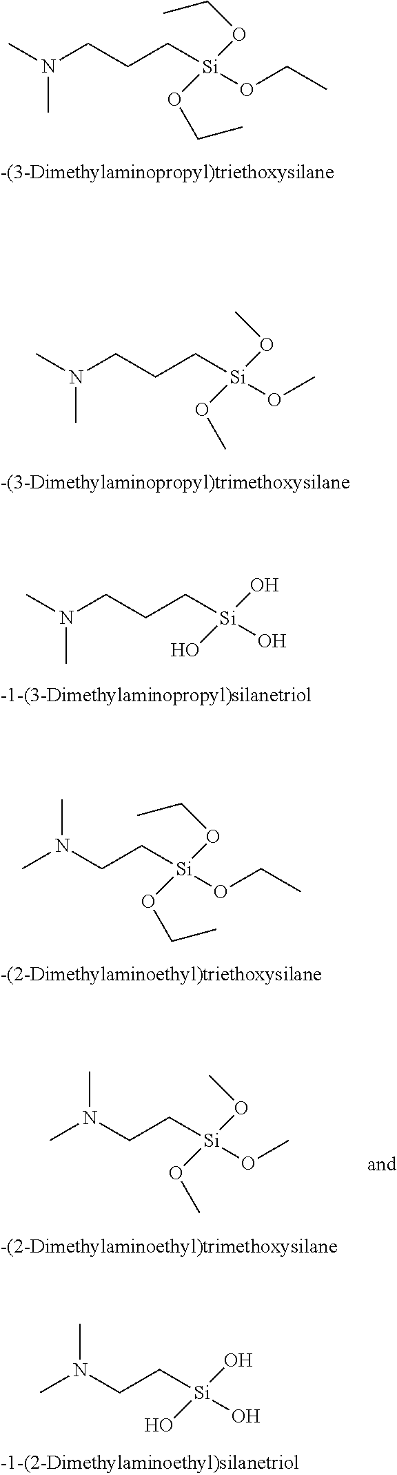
N(CCC[Si](O)(O)O)(C)C.CN(CC[Si](O)(O)O)C.N(CCC[Si](OCC)(OCC)OCC)(C)C.N(CCC[Si](OC)(OC)OC)(C)C.CN(CC[Si](OC)(OC)OC)C.CN(CC[Si](OCC)(OCC)OCC)C
